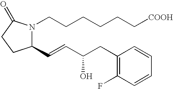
C1(C=CC(CC2=C(F)C=CC=C2)O)N(CCCCCC[COOH])C(=O)CC1
